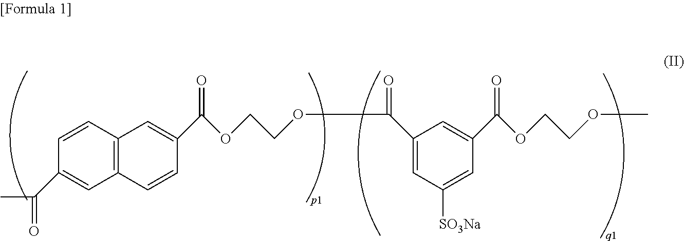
C1=CC2=C(C=C1C(C)=O)C=CC(C(OCCOC(C1=CC([SO3Na])=CC(C(OCCOC)=O)=C1)=O)=O)=C2
